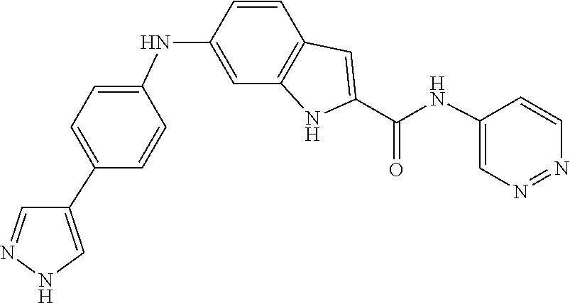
N1=NC=CC(NC(C2=CC3=C(C=C(NC4=CC=C(C5=CNN=C5)C=C4)C=C3)N2)=O)=C1
